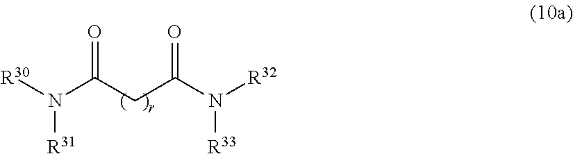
N(C(CC(N([R32])[R33])=O)=O)([R30])[R31]
